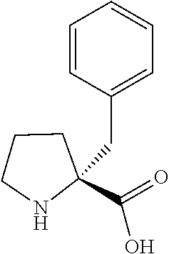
C1CCNC1(CC1=CC=CC=C1)C(=O)O
